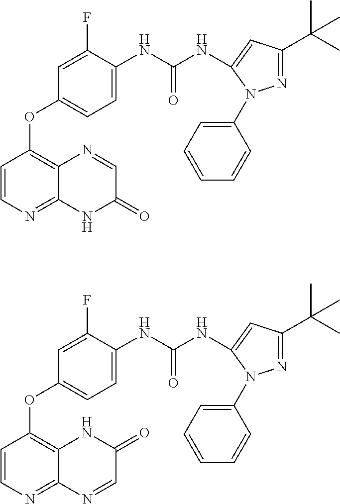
C1=CN=C2C(=C1OC1=CC=C(NC(NC3=CC(C(C)(C)C)=NN3C3=CC=CC=C3)=O)C(F)=C1)N=CC(=O)N2.C1=CN=C2C(=C1OC1=CC=C(NC(NC3=CC(C(C)(C)C)=NN3C3=CC=CC=C3)=O)C(F)=C1)NC(=O)C=N2
